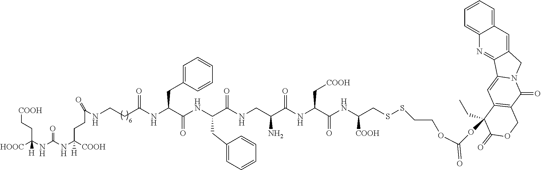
[HOOC]C(NC(NC([COOH])([H])CCC(=O)NCCC(NC(C(=O)NC(CC1=CC=CC=C1)C(NCC(C(NC(C(=O)NC([COOH])CSSCCOC(=O)OC1(CC)C(=O)OCC2=C1C=C1N(C2=O)CC2=CC3=CC=CC=C3N=C12)C[COOH])=O)N)=O)CC1=CC=CC=C1)=O)=O)([H])CC[COOH]
